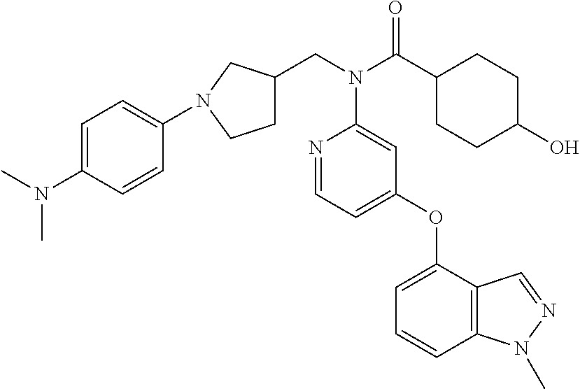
C1C(CN(C(C2CCC(O)CC2)=O)C2=CC(OC3=CC=CC4=C3C=NN4C)=CC=N2)CN(C2=CC=C(N(C)C)C=C2)C1
